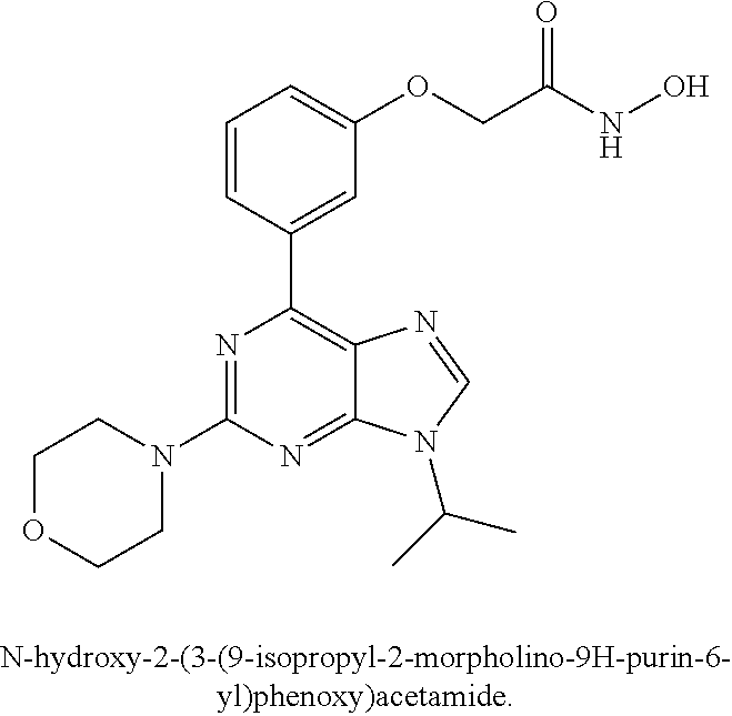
C1OCCN(C2=NC(C3=CC(OCC(NO)=O)=CC=C3)=C3C(=N2)N(C(C)C)C=N3)C1
